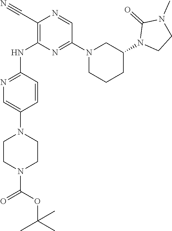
C1(C#N)=C(NC2=NC=C(N3CCN(C(=O)OC(C)(C)C)CC3)C=C2)N=C(N2CCCC(N3CCN(C)C3=O)C2)C=N1
